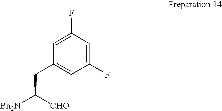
C1(CC([Bn2N])[CHO])=CC(F)=CC(F)=C1
